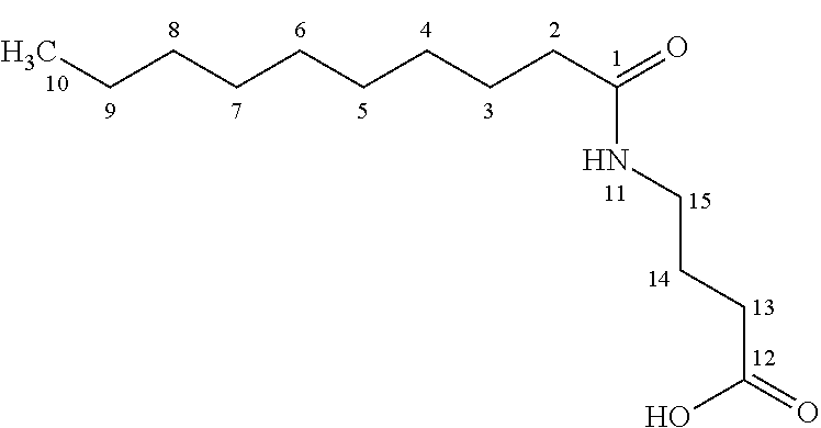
CCCCCCCCCC(=O)NCCCC(=O)O
